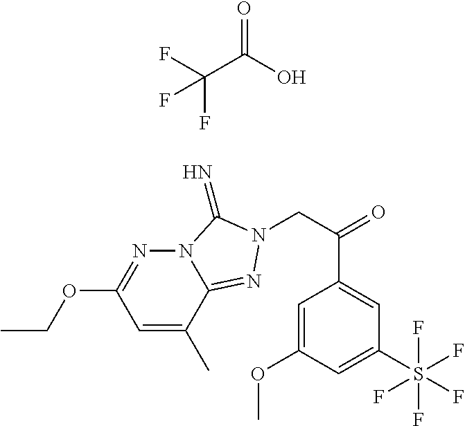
C1=C(C)C2=NN(CC(=O)C3=CC(S(F)(F)(F)(F)F)=CC(OC)=C3)C(=N)N2N=C1OCC.C(C(O)=O)(F)(F)F
